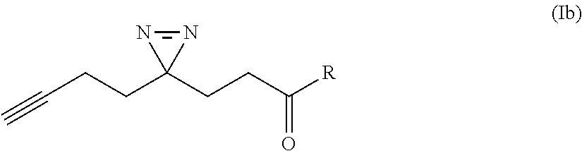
N1=NC1(CCC(=O)[R])CCC#C
